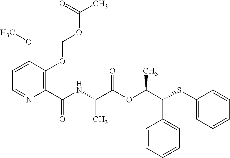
C1=CC=CC=C1C(C(OC(C(NC(C1=C(OCOC(C)=O)C(OC)=CC=N1)=O)C)=O)C)SC1=CC=CC=C1
